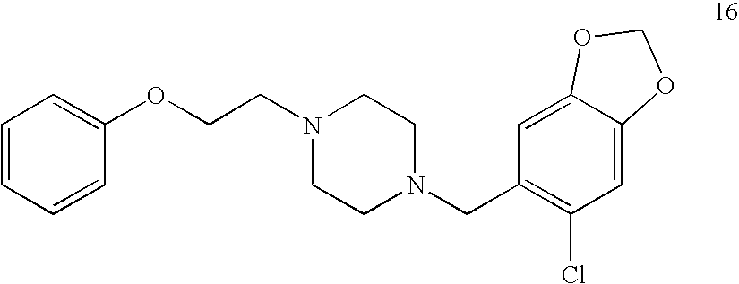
C1=CC=CC(OCCN2CCN(CC3=C(Cl)C=C4C(=C3)OCO4)CC2)=C1
